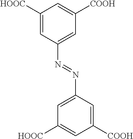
C1([HOOC])=CC(N=NC2=CC([HOOC])=CC([COOH])=C2)=CC([COOH])=C1
